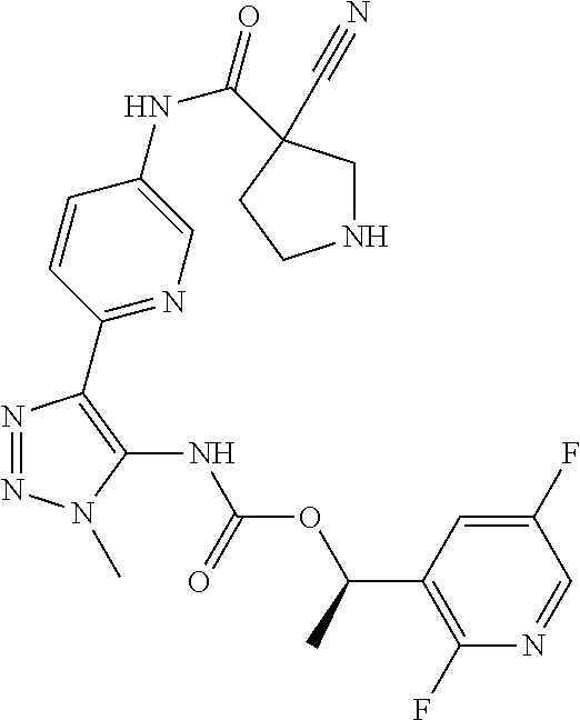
N1=NN(C)C(NC(OC(C2=C(F)N=CC(F)=C2)C)=O)=C1C1=NC=C(NC(=O)C2(C#N)CNCC2)C=C1
